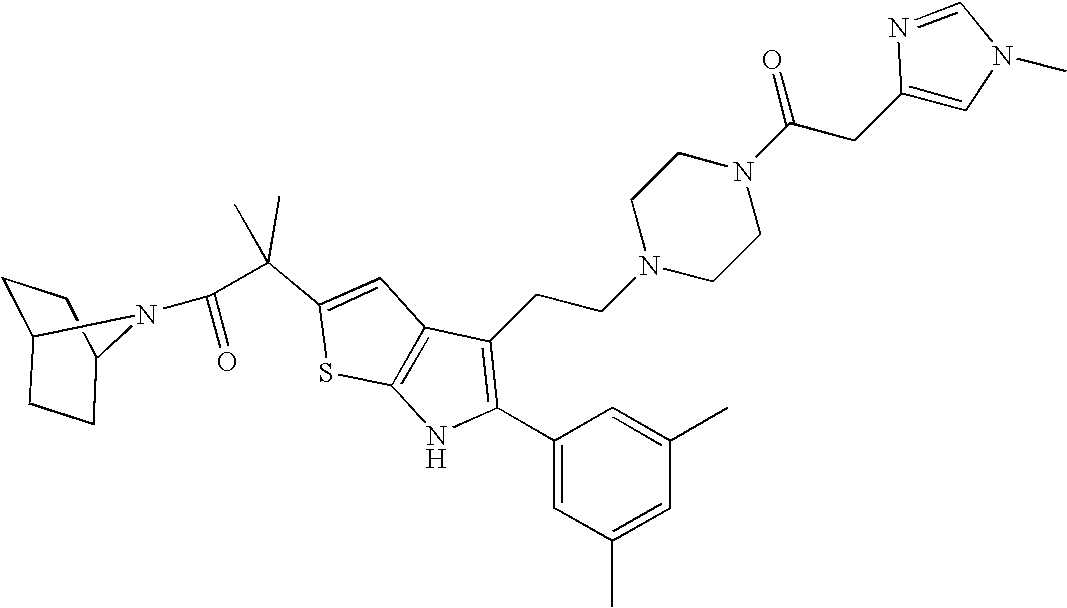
C1C2CCC(C1)N2C(C(C1=CC2=C(S1)NC(C1=CC(C)=CC(C)=C1)=C2CCN1CCN(C(CC2=CN(C)C=N2)=O)CC1)(C)C)=O
